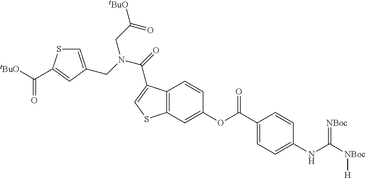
O(C(C1=CC=C(NC([NBoc][H])=[NBoc])C=C1)=O)C1=CC2=C(C=C1)C(C(=O)N(CC([tBuO])=O)CC1=CSC(C([tBuO])=O)=C1)=CS2
